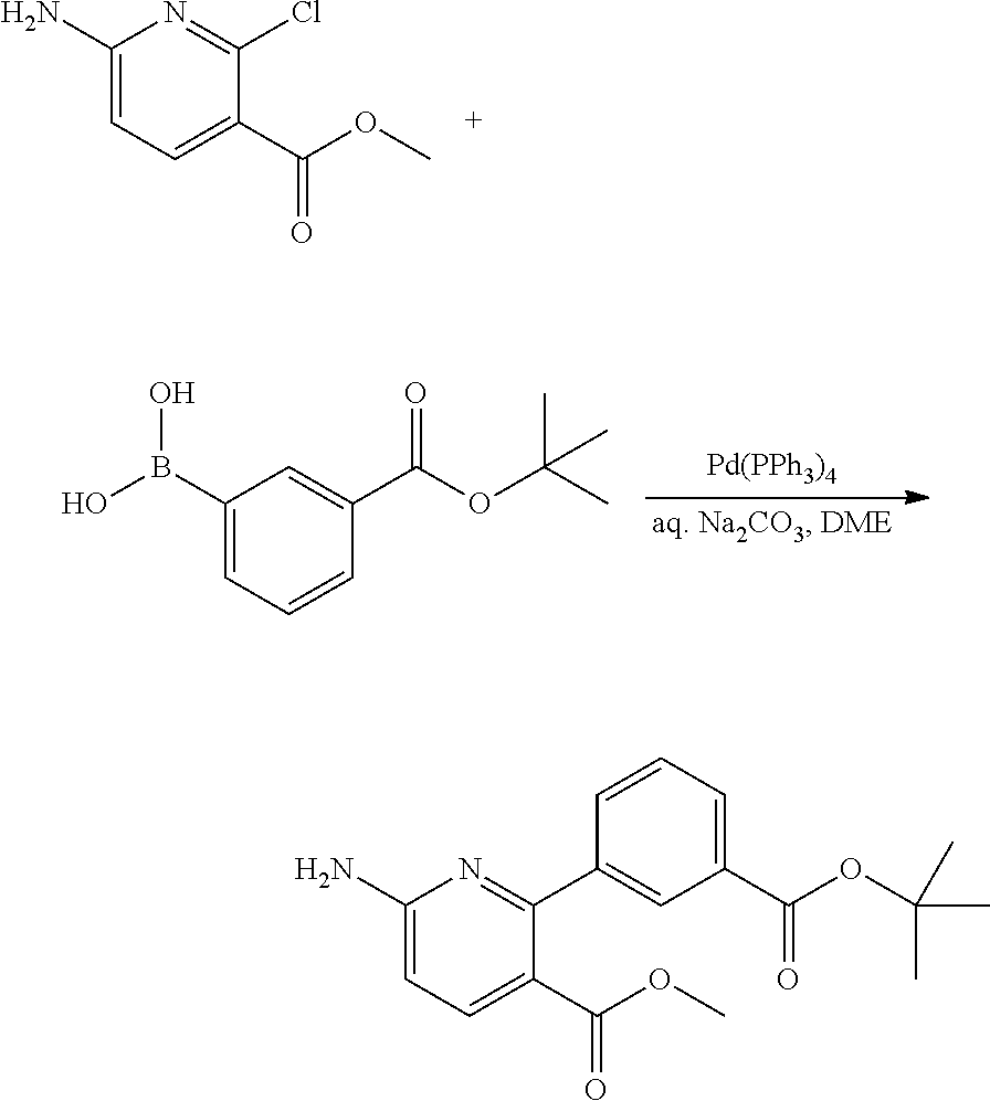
C1(N)=CC=C(C(OC)=O)C(Cl)=N1.[Pd(PPh3)4].C1(B(O)O)=CC=CC(C(OC(C)(C)C)=O)=C1.C1(N)=CC=C(C(OC)=O)C(C2=CC(C(OC(C)(C)C)=O)=CC=C2)=N1
